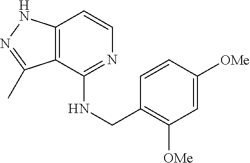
C12=C(NN=C1C)C=CN=C2NCC1=C([OMe])C=C([OMe])C=C1
